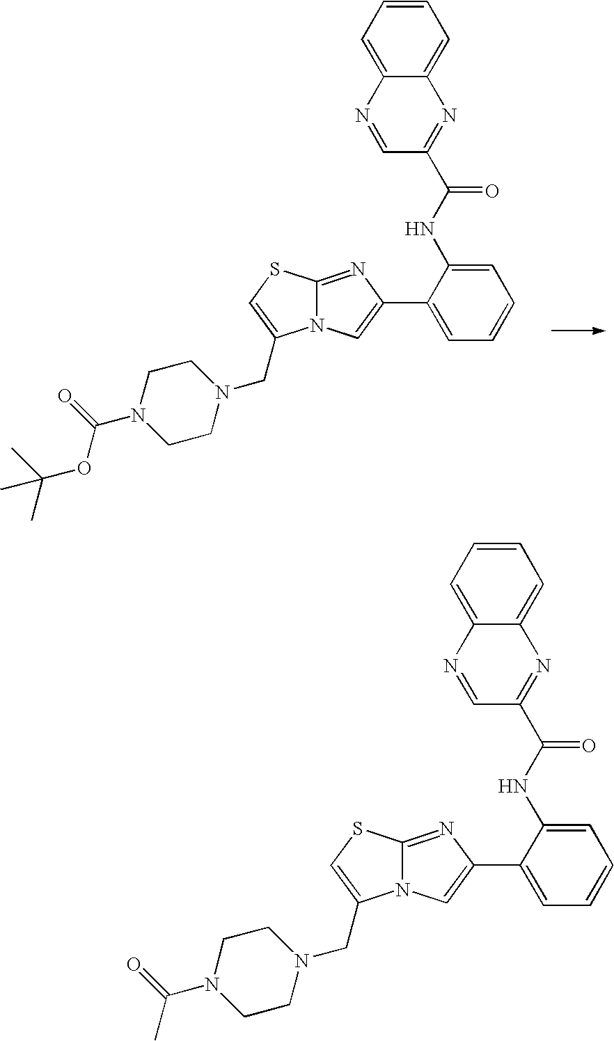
C12=NC(C3=CC=CC=C3NC(=O)C3=NC4=CC=CC=C4N=C3)=CN1C(CN1CCN(C(OC(C)(C)C)=O)CC1)=CS2.C12=NC(C3=CC=CC=C3NC(=O)C3=NC4=CC=CC=C4N=C3)=CN1C(CN1CCN(C(C)=O)CC1)=CS2
